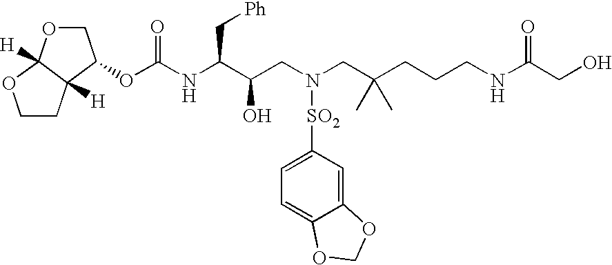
C1CC2([H])C([H])(O1)OCC2OC(NC(C(CN(CC(CCCNC(CO)=O)(C)C)[SO2]C1=CC=C2C(=C1)OCO2)O)C[Ph])=O
